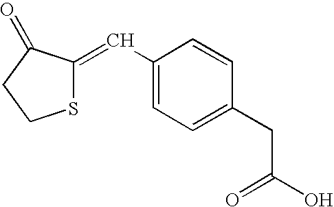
C1(C=C2SCCC2=O)=CC=C(CC(O)=O)C=C1
